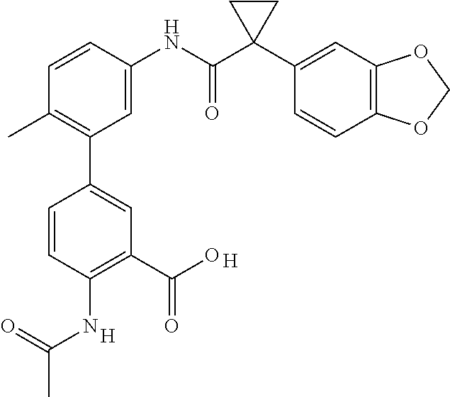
C1=C(NC(C2(C3=CC4=C(C=C3)OCO4)CC2)=O)C=CC(C)=C1C1=CC(C(=O)O)=C(NC(=O)C)C=C1.[H].[H]
